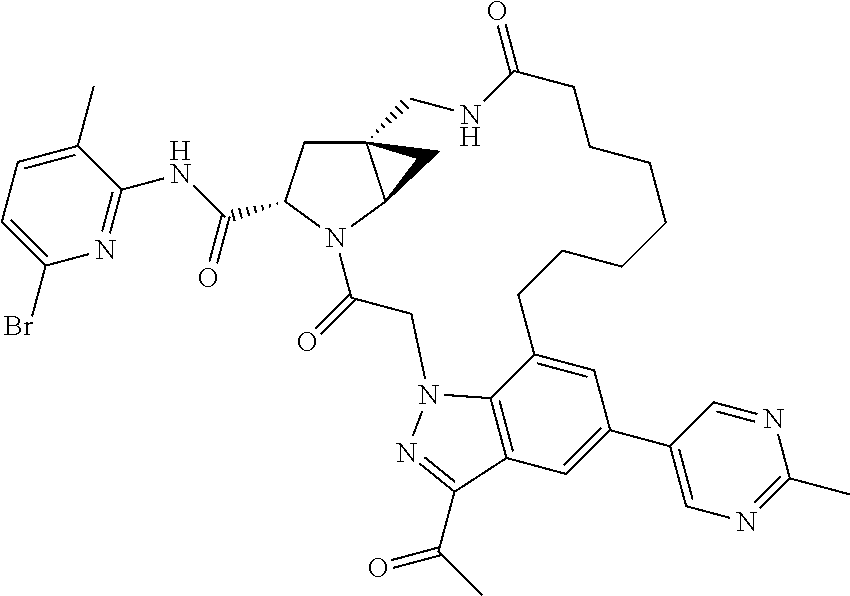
C1C(C(NC2=NC(Br)=CC=C2C)=O)N2C3CC13CNC(=O)CCCCCCCC1=CC(C3=CN=C(C)N=C3)=CC3=C1N(CC2=O)N=C3C(C)=O
